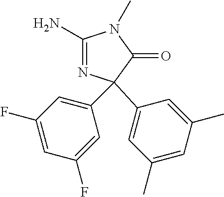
C1(C)=CC(C)=CC(C2(C3=CC(F)=CC(F)=C3)N=C(N)N(C)C2=O)=C1
